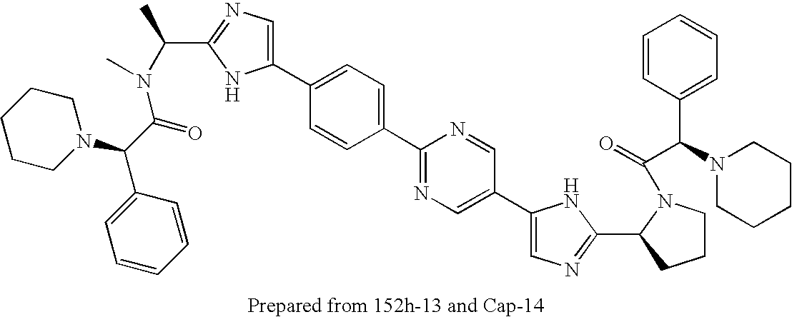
C1(C2=CC=C(C3=NC=C(C4=CN=C(C5N(C(=O)C(C6=CC=CC=C6)N6CCCCC6)CCC5)N4)C=N3)C=C2)=CN=C(C(C)N(C(C(N2CCCCC2)C2=CC=CC=C2)=O)C)N1
